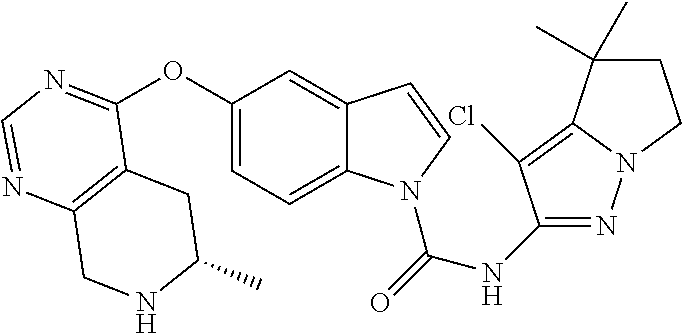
C12=C(C(OC3=CC=C4C(=C3)C=CN4C(=O)NC3=NN4C(=C3Cl)C(C)(C)CC4)=NC=N1)CC(C)NC2
